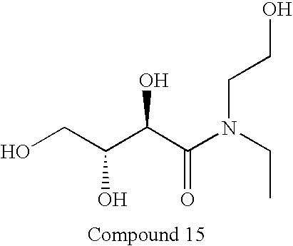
OCC(C(C(N(CC)CCO)=O)O)O
